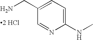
C1=C(CN)C=NC(NC)=C1.[2 HCl]
